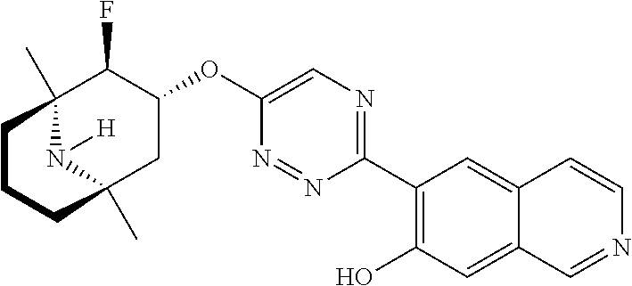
C1(C2=C(O)C=C3C(=C2)C=CN=C3)=NC=C(OC2C(F)C3(C)N([H])C(C)(C2)CCC3)N=N1
